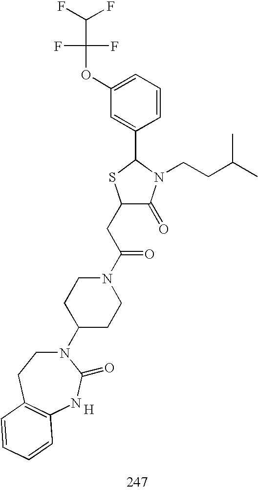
C1(CC(N2CCC(N3CCC4=C(NC3=O)C=CC=C4)CC2)=O)C(=O)N(CCC(C)C)C(C2=CC(OC(C(F)F)(F)F)=CC=C2)S1.[H]
